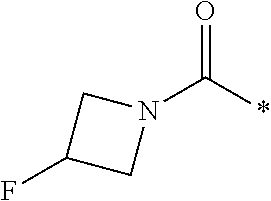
N1(C(*)=O)CC(F)C1
